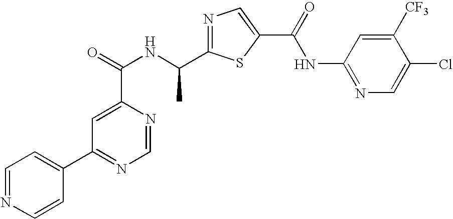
N1=C(C(NC(=O)C2=CC(C3=CC=NC=C3)=NC=N2)C)SC(C(=O)NC2=NC=C(Cl)C([CF3])=C2)=C1
